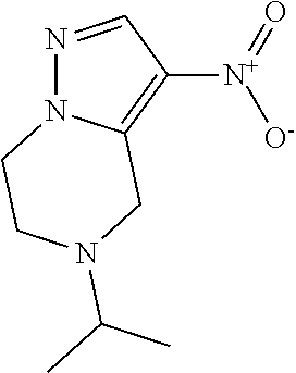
N1=CC([N+]([O-])=O)=C2N1CCN(C(C)C)C2
